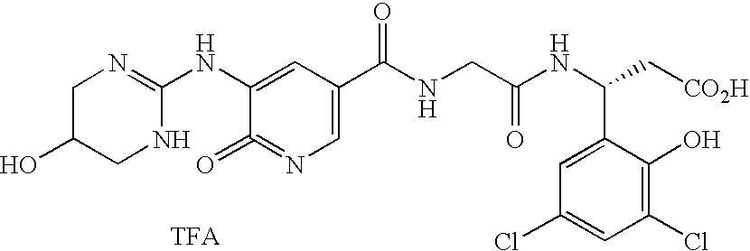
C1(NC2=NCC(O)CN2)=CC(C(NCC(NC(C[CO2H])C2=CC(Cl)=CC(Cl)=C2O)=O)=O)=CN=C1=O
